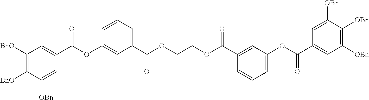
C(=O)(C1=CC(OC(C2=CC([OBn])=C([OBn])C([OBn])=C2)=O)=CC=C1)OCCOC(=O)C1=CC=CC(OC(C2=CC([BnO])=C([BnO])C([OBn])=C2)=O)=C1
